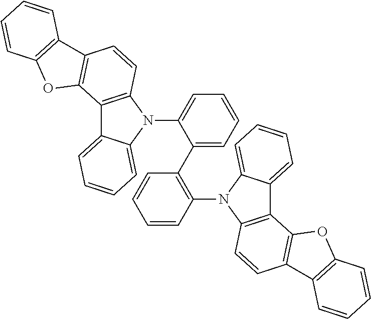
C1(C2=C(N3C4=C(C5=CC=CC=C35)C3=C(C=C4)C4=C(O3)C=CC=C4)C=CC=C2)=CC=CC=C1N1C2=C(C3=CC=CC=C13)C1=C(C=C2)C2=C(O1)C=CC=C2
